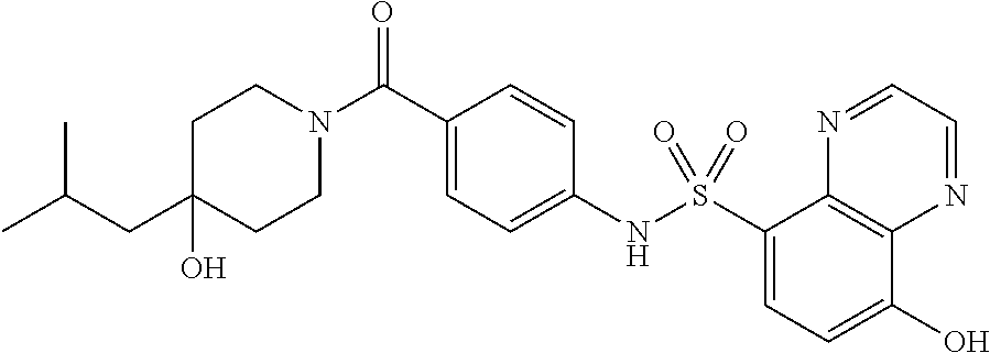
C1(CC(C)C)(O)CCN(C(C2=CC=C(NS(C3=CC=C(O)C4=C3N=CC=N4)(=O)=O)C=C2)=O)CC1
